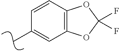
CC1=CC2=C(C=C1)OC(F)(F)O2
